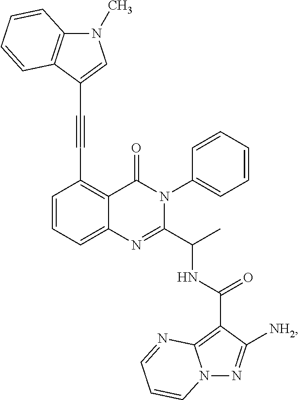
C1=CC=C2C(=C1C#CC1=CN(C)C3=C1C=CC=C3)C(=O)N(C1=CC=CC=C1)C(C(C)NC(C1=C3N(N=C1[NH2])C=CC=N3)=O)=N2
